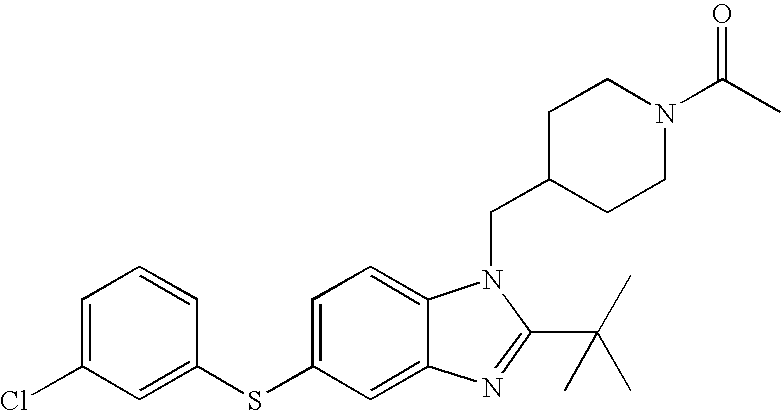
C1=C(SC2=CC(Cl)=CC=C2)C=C2C(=C1)N(CC1CCN(C(=O)C)CC1)C(C(C)(C)C)=N2
